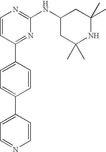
C1=CC(C2=CC=C(C3=CC=NC=C3)C=C2)=NC(NC2CC(C)(C)NC(C)(C)C2)=N1
